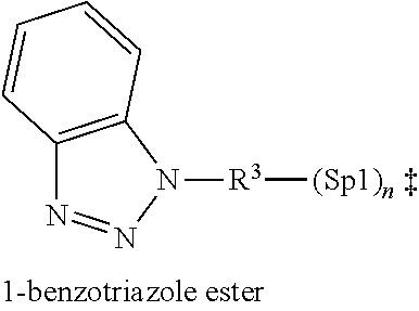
[R3]([(Sp1)n ])N1C2=C(N=N1)C=CC=C2
